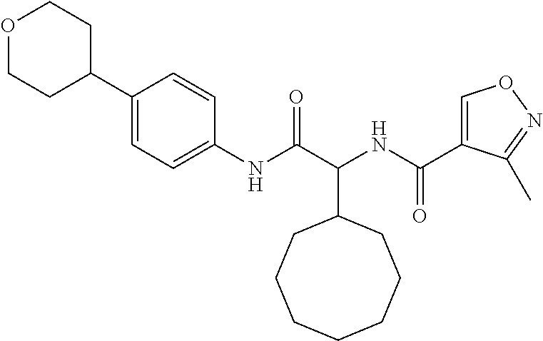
C(C1CCCCCCC1)(NC(C1=CON=C1C)=O)C(=O)NC1=CC=C(C2CCOCC2)C=C1
